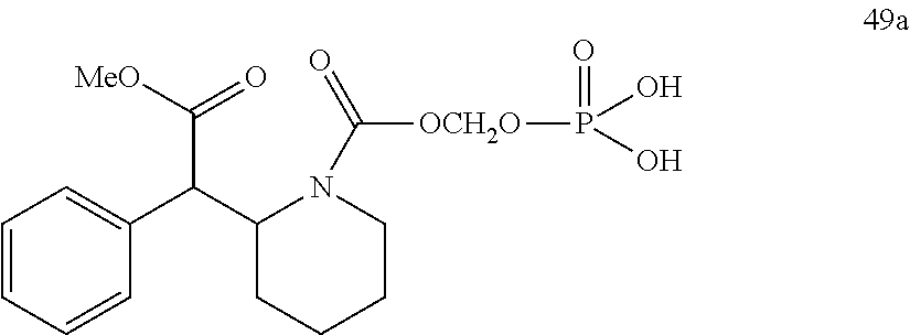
C1=CC=CC(C(C2CCCCN2C([OCH2O]P(O)(O)=O)=O)C([MeO])=O)=C1
